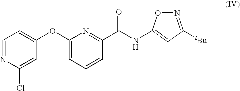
C1=NC(Cl)=CC(OC2=CC=CC(C(=O)NC3=CC([tBu])=NO3)=N2)=C1
